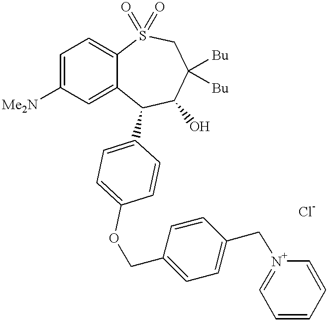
[Me2N]C1=CC=C2C(=C1)C(C1=CC=C(OCC3=CC=C(C[N+]4=CC=CC=C4)C=C3)C=C1)C(O)C([Bu])([Bu])CS2(=O)=O
